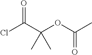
ClC(C(OC(C)=O)(C)C)=O
